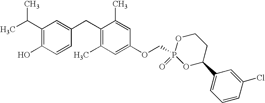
C1(C(C)C)=C(O)C=CC(CC2=C(C)C=C(OCP3(=O)OC(C4=CC=CC(Cl)=C4)CCO3)C=C2C)=C1
